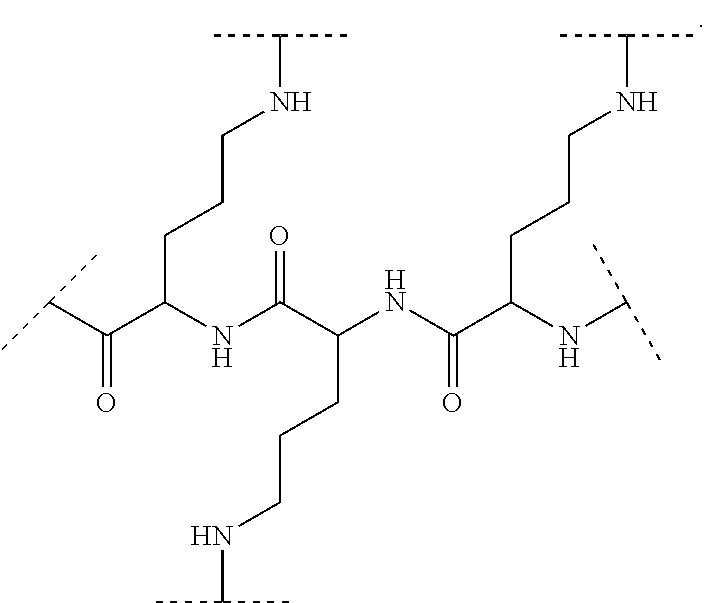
C(C(C(NC(C(NC(C(NC(C)C)CCCNC(C)C)=O)CCCNC(C)C)=O)CCCNC(C)C)=O)(C)C
